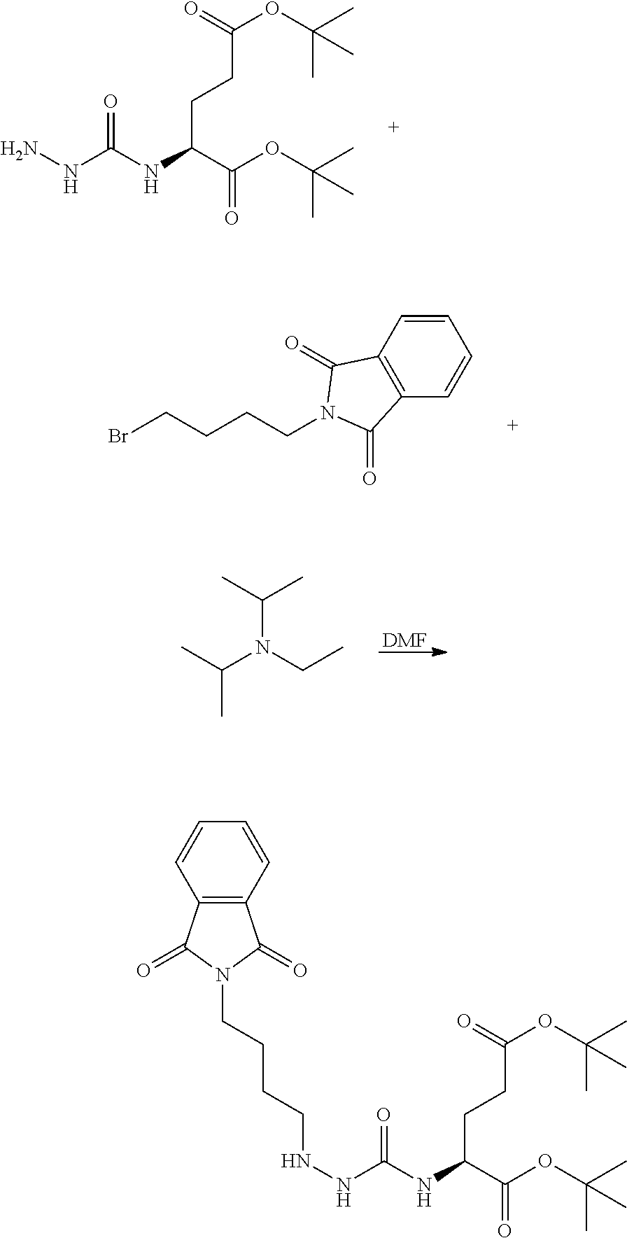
NNC(NC(C(OC(C)(C)C)=O)CCC(OC(C)(C)C)=O)=O.C1=CC2=C(C=C1)C(=O)N(CCCCBr)C2=O.C(N(CC)C(C)C)(C)C.[DMF].N(NC(NC(C(OC(C)(C)C)=O)CCC(OC(C)(C)C)=O)=O)CCCCN1C(=O)C2=C(C1=O)C=CC=C2
